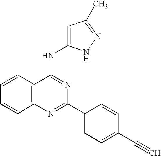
C12=C(N=C(C3=CC=C(C#C)C=C3)N=C1NC1=CC(C)=NN1)C=CC=C2
